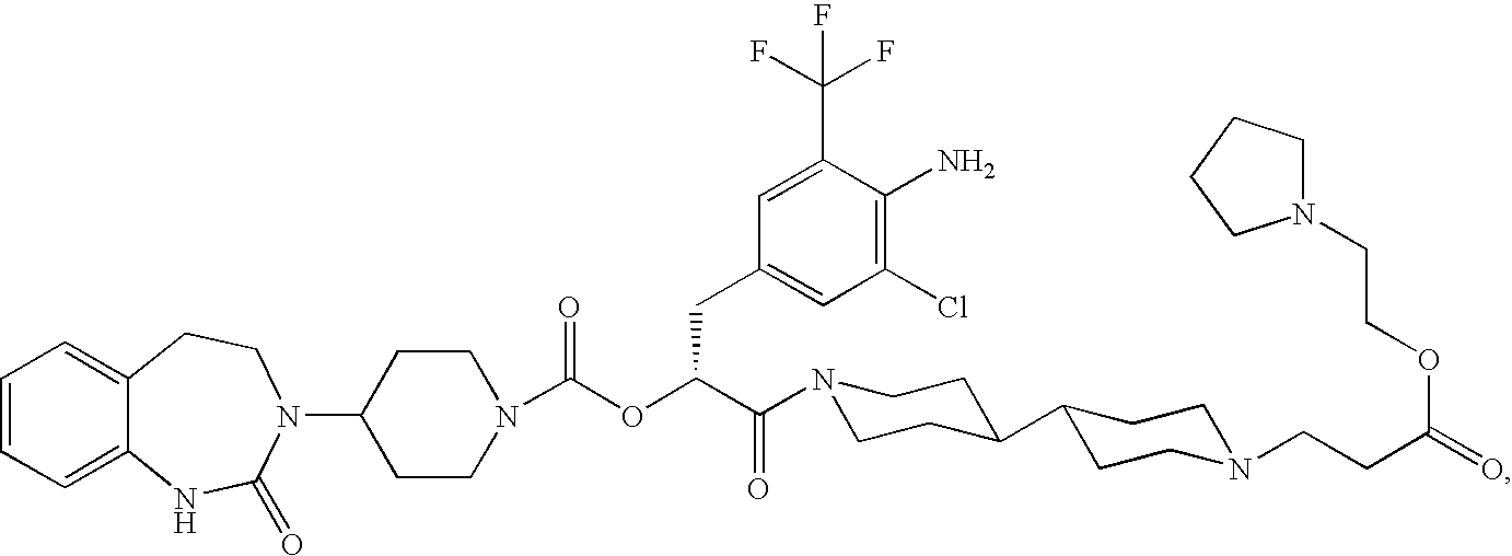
C1=CC=C2C(=C1)CCN(C1CCN(C(OC(C(=O)N3CCC(C4CCN(CCC(=O)OCCN5CCCC5)CC4)CC3)CC3=CC(Cl)=C(N)C(C(F)(F)F)=C3)=O)CC1)C(=O)N2
